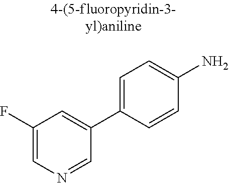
FC1=CN=CC(C2=CC=C(N)C=C2)=C1
